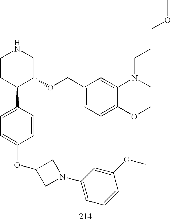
C1CC(C2=CC=C(OC3CN(C4=CC=CC(OC)=C4)C3)C=C2)C(OCC2=CC=C3C(=C2)N(CCCOC)CCO3)CN1
